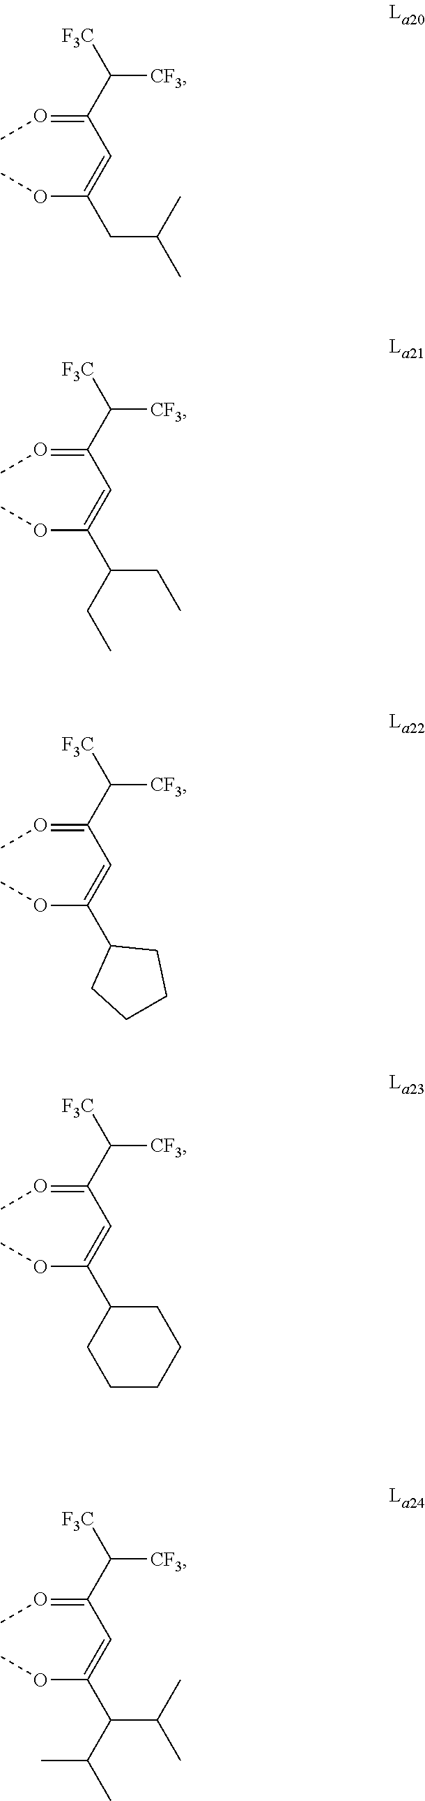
O(C(=CC(=OC)C([CF3])[F3C])CC(C)C)C.O(C(=CC(=OC)C([CF3])[F3C])C(CC)CC)C.O(C(=CC(=OC)C([CF3])[F3C])C1CCCC1)C.O(C(=CC(=OC)C([CF3])[F3C])C1CCCCC1)C.O(C(=CC(=OC)C([CF3])[F3C])C(C(C)C)C(C)C)C
